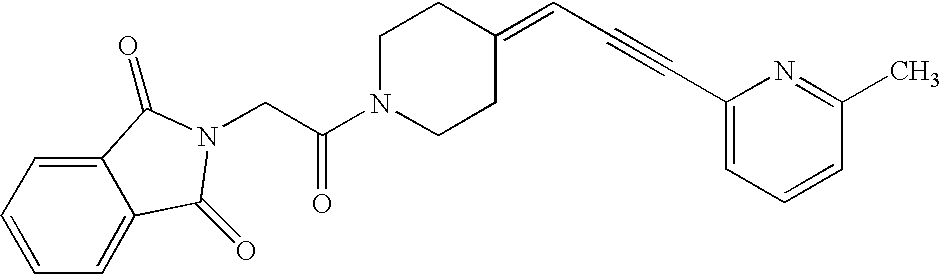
C(C(N1CCC(=CC#CC2=CC=CC(C)=N2)CC1)=O)N1C(=O)C2=CC=CC=C2C1=O
